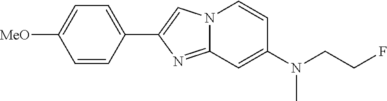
N12C(=NC(C3=CC=C([MeO])C=C3)=C1)C=C(N(CCF)C)C=C2
